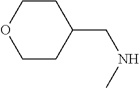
C1CC(CNC)CCO1
